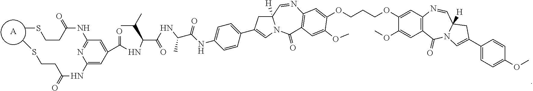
[A].CSCCC(NC1=NC(NC(=O)CCSC)=CC(C(=O)NC(C(=O)NC(C(NC2=CC=C(C3=CN4C([H])(C3)C=NC3=C(C4=O)C=C(OC)C(OCCCOC4=CC5=C(C=C4OC)C(=O)N4C([H])(C=N5)CC(C5=CC=C(OC)C=C5)=C4)=C3)C=C2)=O)C)C(C)C)=C1)=O
